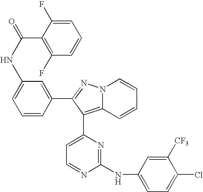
N(C1=CC=CC(C2=NN3C(=C2C2=CC=NC(NC4=CC=C(Cl)C([CF3])=C4)=N2)C=CC=C3)=C1)C(=O)C1=C(F)C=CC=C1F
